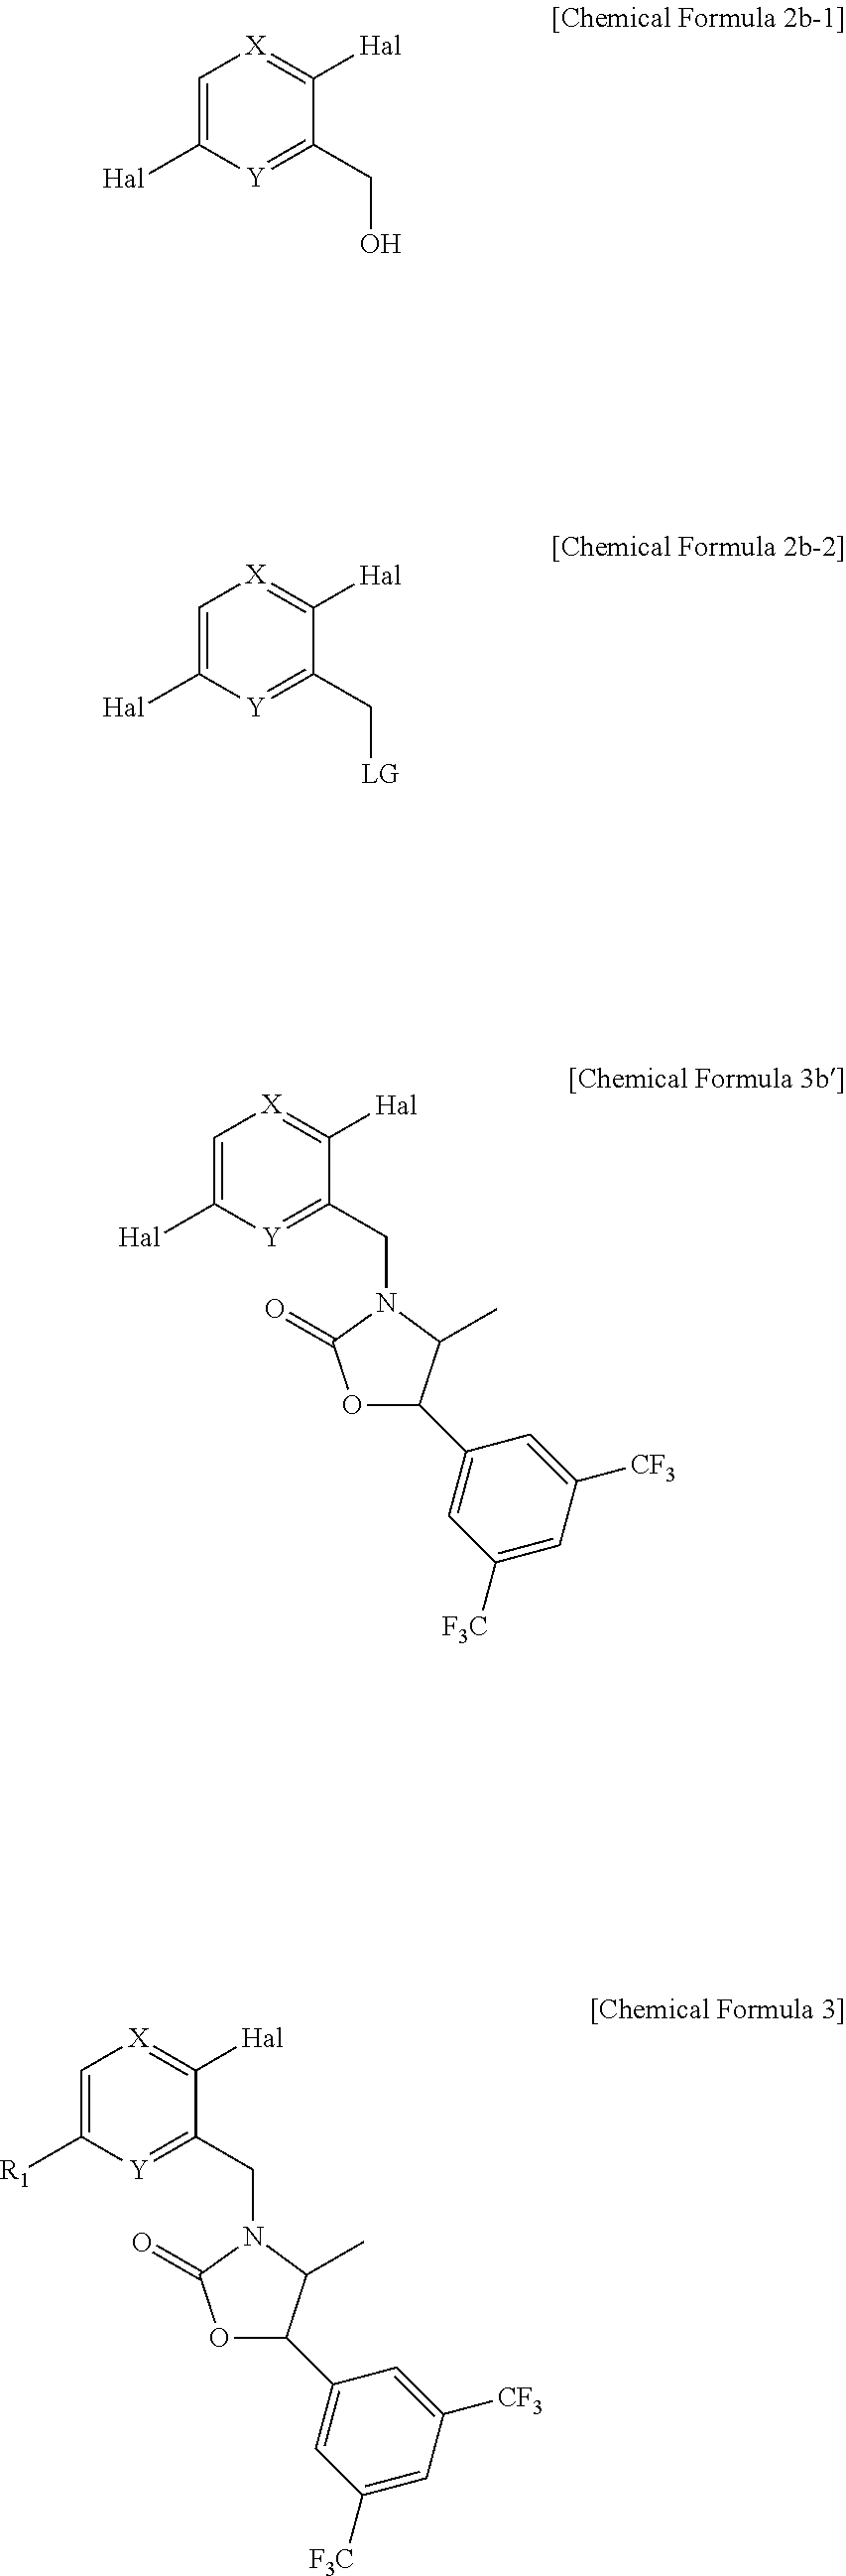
C1=C([Hal])[Y]=C(CO)C([Hal])=[X]1.C1=C([Hal])[Y]=C(C[LG])C([Hal])=[X]1.C1=C([R1])[Y]=C(CN2C(=O)OC(C3=CC([F3C])=CC([CF3])=C3)C2C)C([Hal])=[X]1.C1=C([Hal])[Y]=C(CN2C(=O)OC(C3=CC([F3C])=CC([CF3])=C3)C2C)C([Hal])=[X]1
